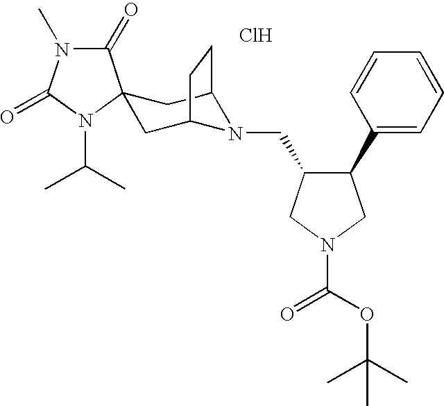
C1(C2C(CN3C4CC5(CC3CC4)C(=O)N(C)C(=O)N5C(C)C)CN(C(OC(C)(C)C)=O)C2)=CC=CC=C1.Cl
